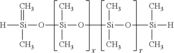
[H][Si](O[Si](O[Si](O[Si]([H])(C)C)(C)C)(C)C)(=C)C
